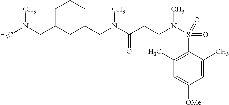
C1C(CN(C)C)CC(CN(C(=O)CCN(C)S(=O)(=O)C2=C(C)C=C([OMe])C=C2C)C)CC1
